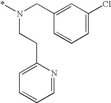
C1=C(CN(*)CCC2=CC=CC=N2)C=CC=C1Cl
